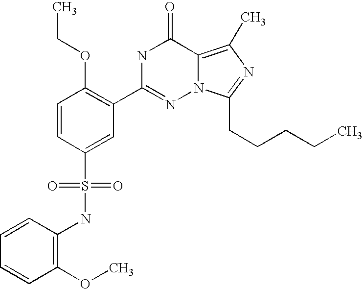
C1=CC(S(NC2=C(OC)C=CC=C2)(=O)=O)=CC(C2=NN3C(=C(C)N=C3CCCCC)C(=O)N2)=C1OCC
